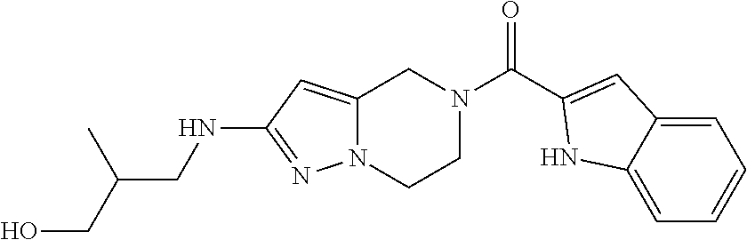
C(CO)(C)CNC1=NN2C(=C1)CN(C(C1=CC3=CC=CC=C3N1)=O)CC2
